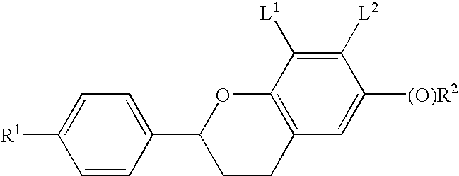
C1=CC(C2CCC3=C(O2)C([L1])=C([L2])C([(O)R2])=C3)=CC=C1[R1]
